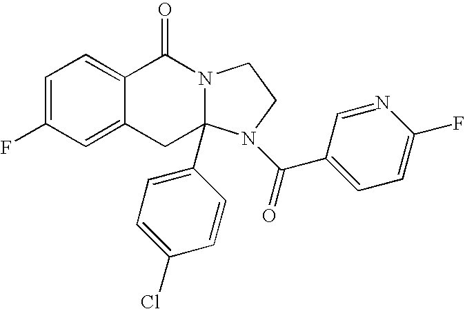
C1=C(F)C=C2C(=C1)C(=O)N1CCN(C(C3=CC=C(F)N=C3)=O)C1(C1=CC=C(Cl)C=C1)C2
